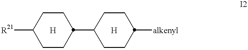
[R21]C1CCC(C2CCC([alkenyl])CC2)CC1
